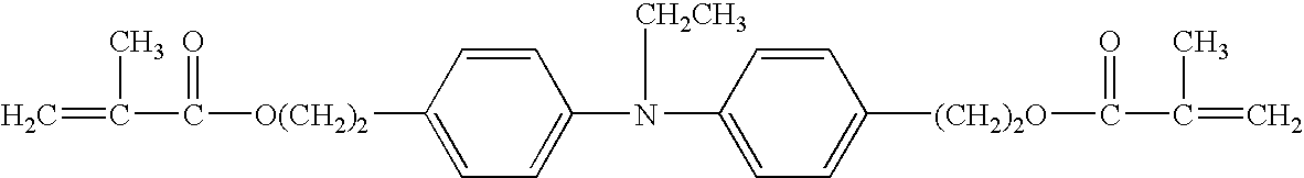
C=C(C)C(=O)[O(CH2)2]C1=CC=C(N(C2=CC=C([(CH2)2O]C(C(C)=C)=O)C=C2)[CH2CH3])C=C1
